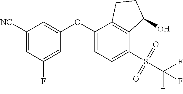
C1([NC])=CC(F)=CC(OC2=CC=C(S(C(F)(F)F)(=O)=O)C3=C2CCC3O)=C1
